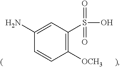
C1([OCH3])=C(S(O)(=O)=O)C=C(N)C=C1
